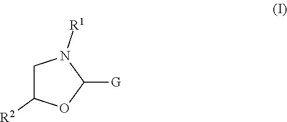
C1C([R2])OC([G])N1[R1]
